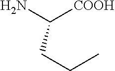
C(CCC)([COOH])N
